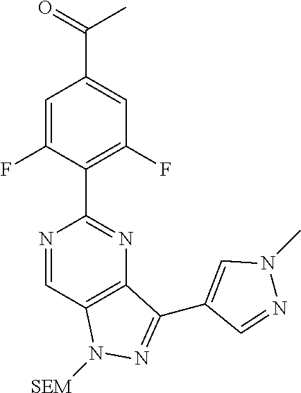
C12=C(C=NC(C3=C(F)C=C(C(=O)C)C=C3F)=N1)N([SEM])N=C2C1=CN(C)N=C1
